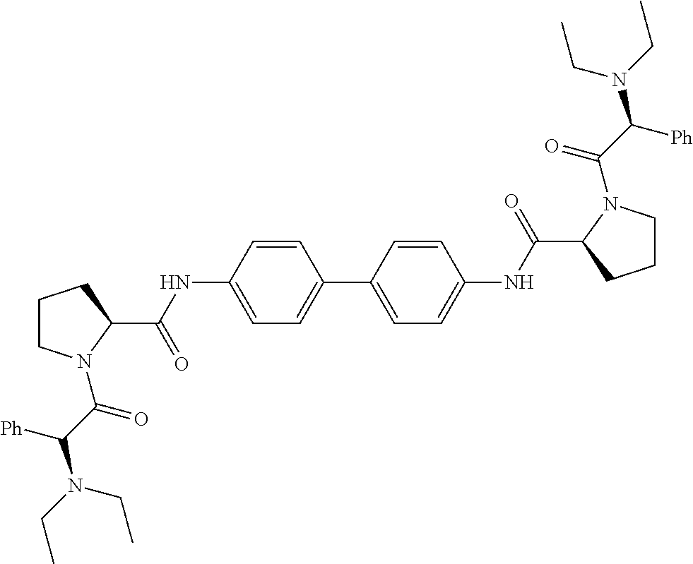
C1CN(C(C(N(CC)CC)[Ph])=O)C(C(NC2=CC=C(C3=CC=C(NC(=O)C4CCCN4C(=O)C(N(CC)CC)[Ph])C=C3)C=C2)=O)C1
